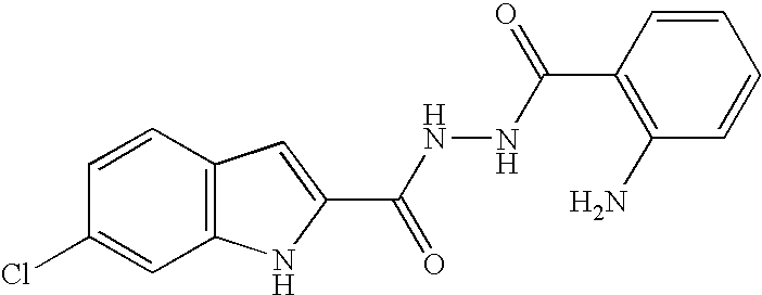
C12=C(C=CC(Cl)=C1)C=C(C(NNC(C1=C(N)C=CC=C1)=O)=O)N2
